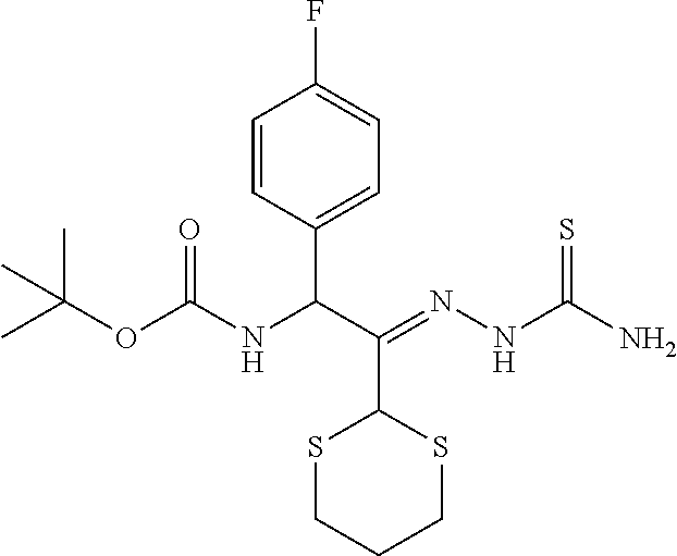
CC(OC(NC(C(C1SCCCS1)=NNC(N)=S)C1=CC=C(F)C=C1)=O)(C)C
